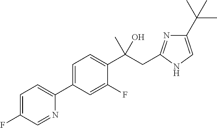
C1=C(F)C=NC(C2=CC=C(C(CC3=NC(C(C)(C)C)=CN3)(C)O)C(F)=C2)=C1
